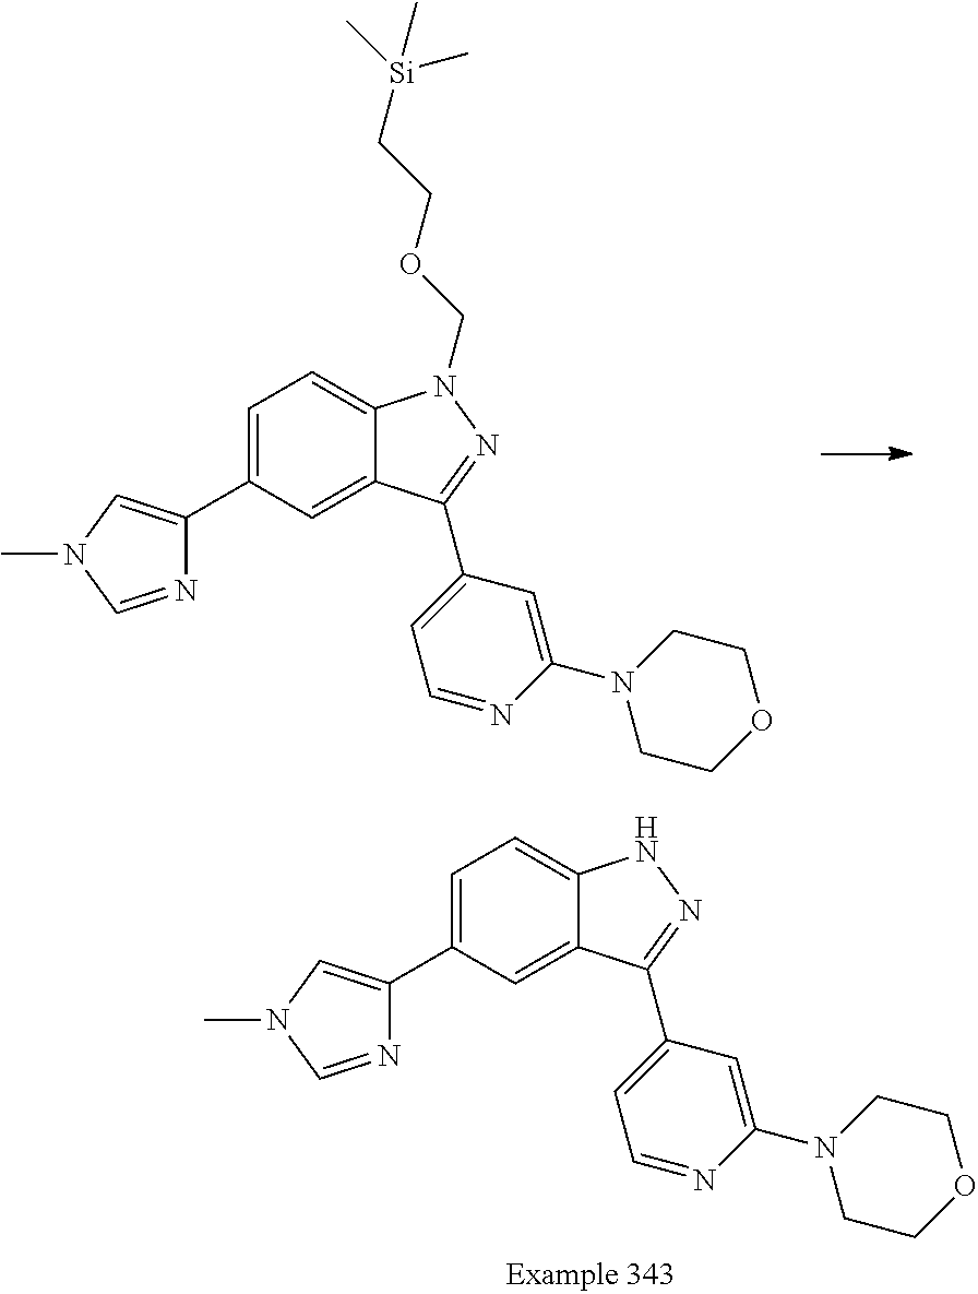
C1=C(C2=CN(C)C=N2)C=C2C(=C1)N(COCC[Si](C)(C)C)N=C2C1=CC=NC(N2CCOCC2)=C1.C1=C(C2=CN(C)C=N2)C=C2C(=C1)NN=C2C1=CC=NC(N2CCOCC2)=C1
